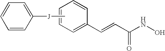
C1=C(C=CC(NO)=O)C=CC=C1.C[J]C1=CC=CC=C1
